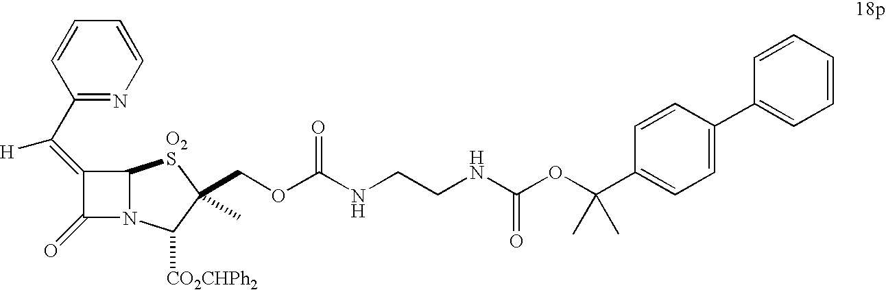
C1(C(=C2C(=O)N3C2[O2S]C(COC(NCCNC(OC(C2=CC=C(C4=CC=CC=C4)C=C2)(C)C)=O)=O)(C)C3[CO2CHPh2])[H])=NC=CC=C1
